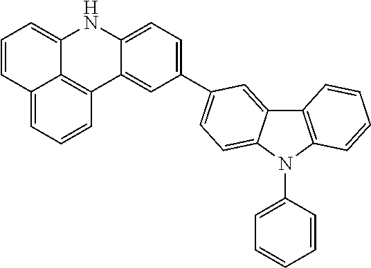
C1=CC2=CC=CC3=C2C(=C1)NC1=CC=C(C2=CC=C4C(=C2)C2=C(N4C4=CC=CC=C4)C=CC=C2)C=C31
